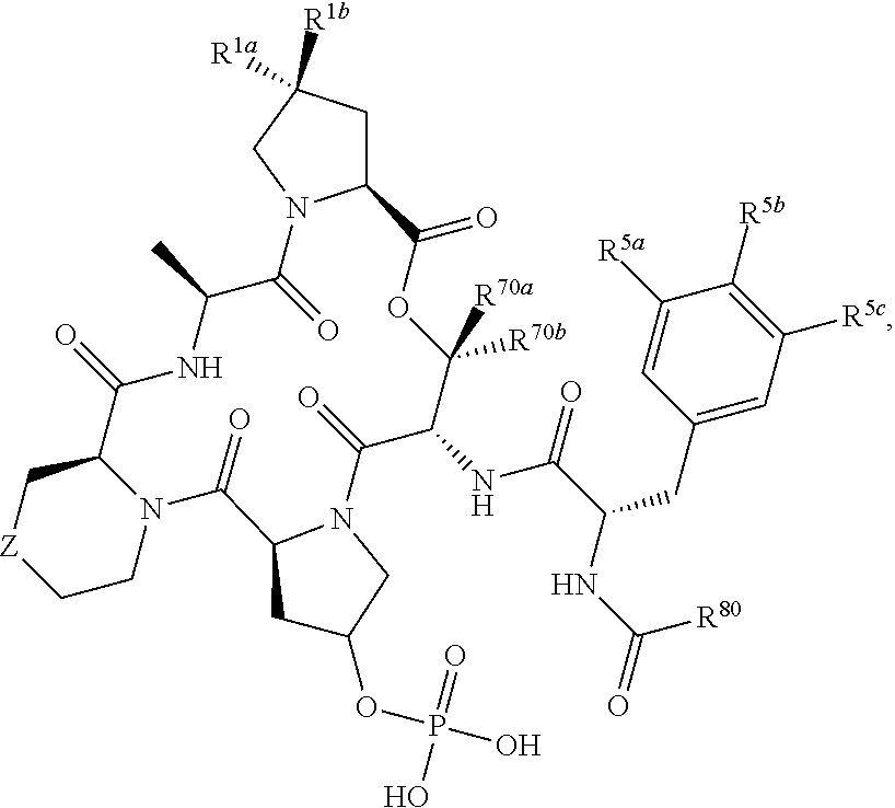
C12CC([R1b])([R1a])CN1C(=O)C(C)NC(=O)C1C[Z]CCN1C(=O)C1N(C(=O)C(NC(=O)C(CC3=CC([R5c])=C([R5b])C([R5a])=C3)NC(=O)[R80])C([R70a])([R70b])OC2=O)CC(OP(O)(=O)O)C1
